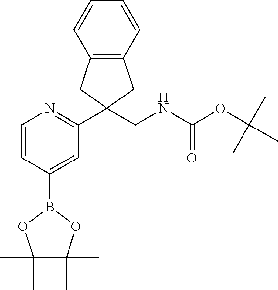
C1=CC(B2OC(C)(C)C(C)(C)O2)=CC(C2(CNC(OC(C)(C)C)=O)CC3=C(C2)C=CC=C3)=N1
